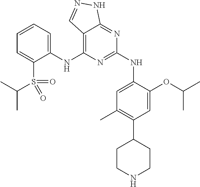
C1(NC2=C3C(=NC(NC4=CC(C)=C(C5CCNCC5)C=C4OC(C)C)=N2)NN=C3)=CC=CC=C1S(C(C)C)(=O)=O
